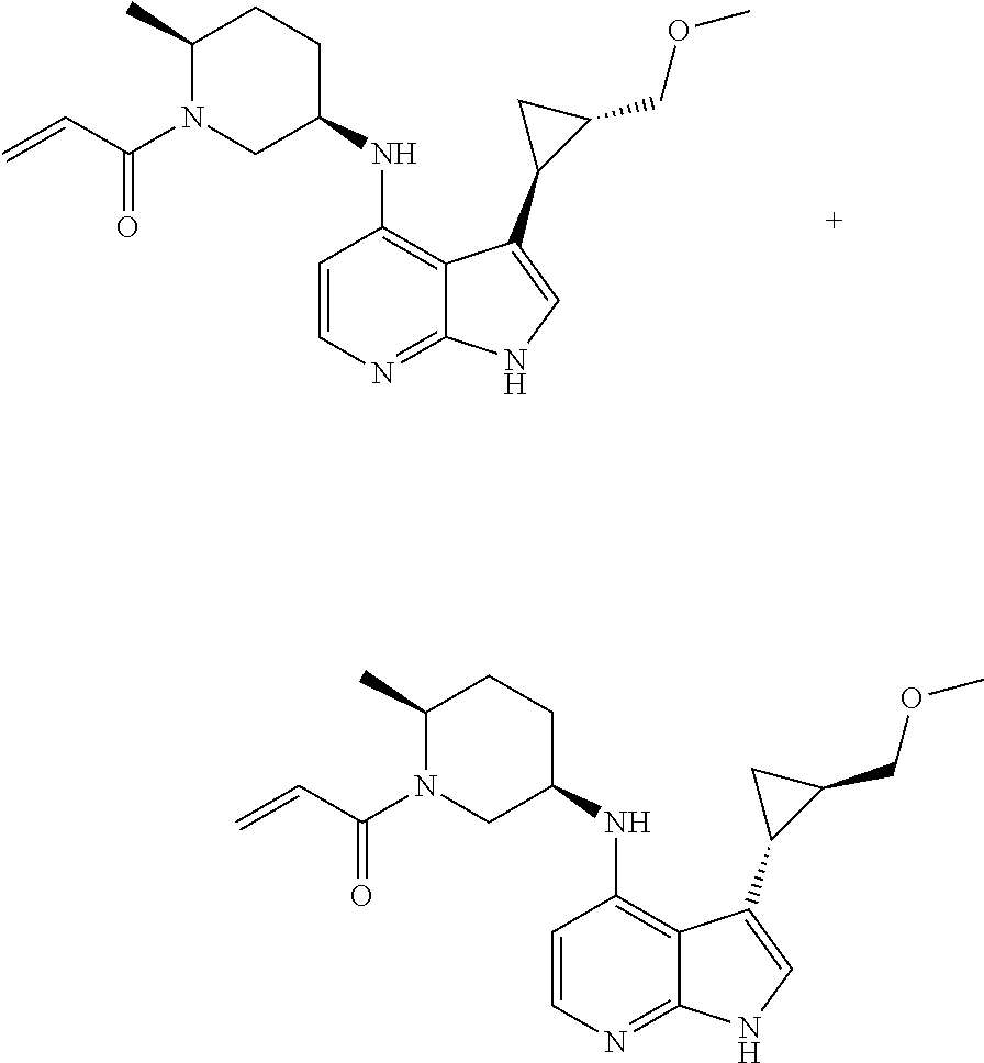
C1=CN=C2C(=C1NC1CN(C(C=C)=O)C(C)CC1)C(C1C(COC)C1)=CN2.C1=CN=C2C(=C1NC1CN(C(C=C)=O)C(C)CC1)C(C1C(COC)C1)=CN2
